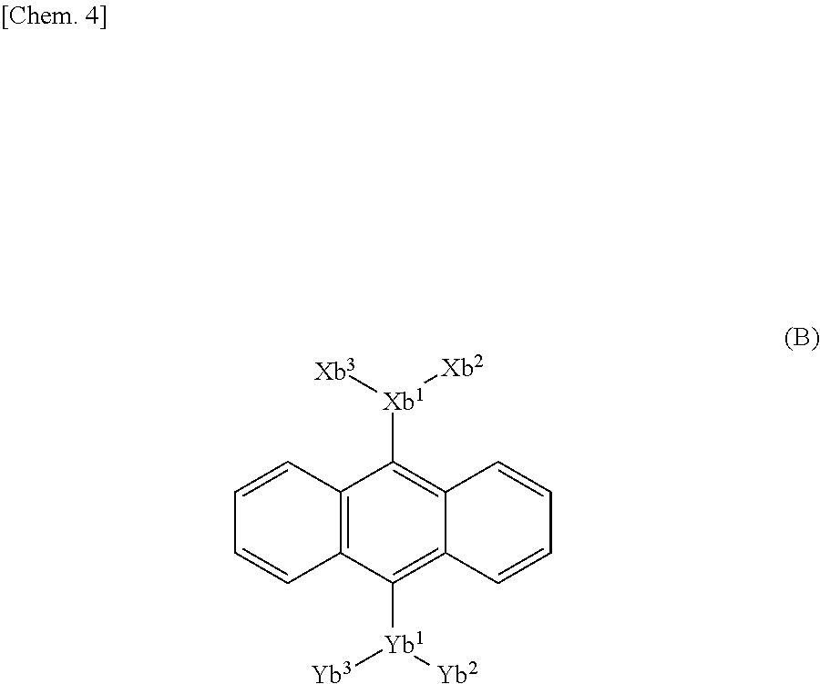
C12=C(C([Yb1]([Yb2])[Yb3])=C3C(=C1[Xb1]([Xb3])[Xb2])C=CC=C3)C=CC=C2
